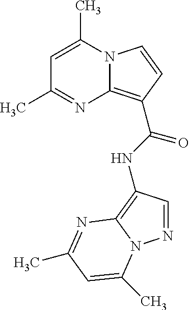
C1=C(C)N2C(=C(C(NC3=C4N(N=C3)C(C)=CC(C)=N4)=O)C=C2)N=C1C
